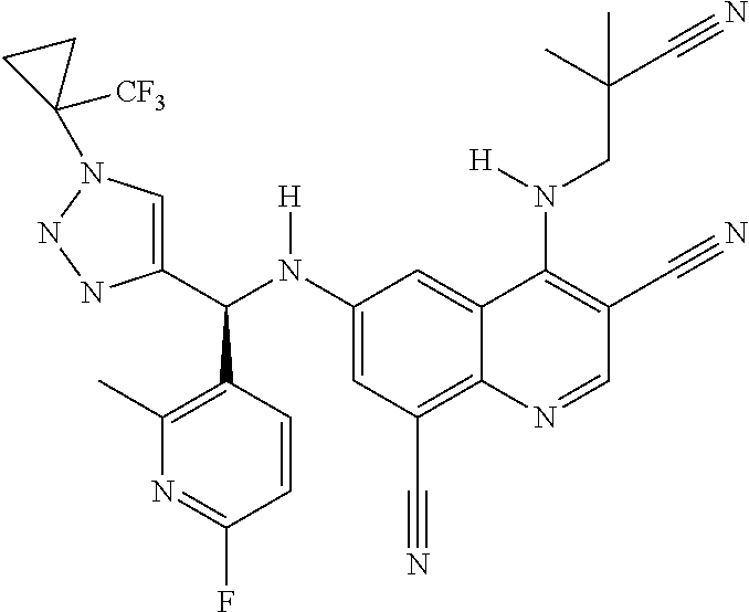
C1(N(C(C2=CN(C3([CF3])CC3)NN2)C2=C(C)N=C(F)C=C2)[H])=CC(C#N)=C2C(=C1)C(N(CC(C#N)(C)C)[H])=C(C#N)C=N2
